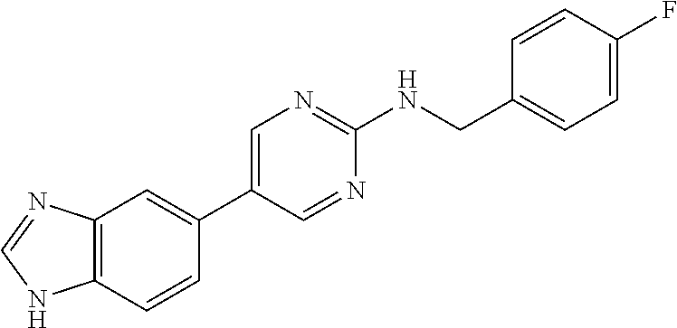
C12=C(C=CC(C3=CN=C(NCC4=CC=C(F)C=C4)N=C3)=C1)NC=N2
